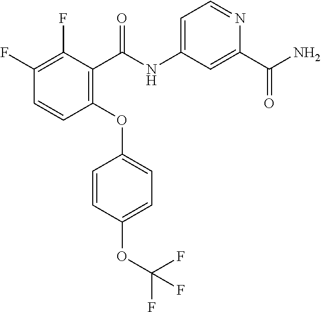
C1(F)=C(F)C(C(NC2=CC=NC(C(N)=O)=C2)=O)=C(OC2=CC=C(OC(F)(F)F)C=C2)C=C1
